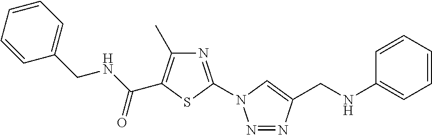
N1=C(N2N=NC(CNC3=CC=CC=C3)=C2)SC(C(NCC2=CC=CC=C2)=O)=C1C
